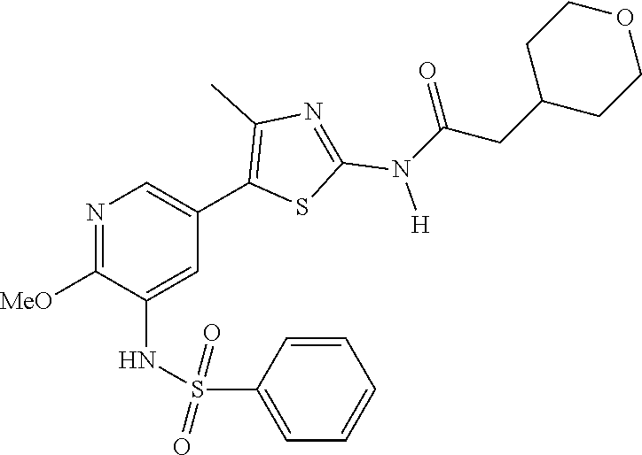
N1=C([MeO])C(NS(C2=CC=CC=C2)(=O)=O)=CC(C2=C(C)N=C(N([H])C(CC3CCOCC3)=O)S2)=C1
